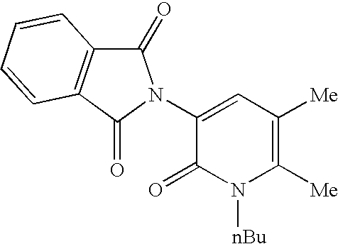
C1(N2C(=O)C3=C(C2=O)C=CC=C3)=CC([Me])=C([Me])N([nBu])C1=O
